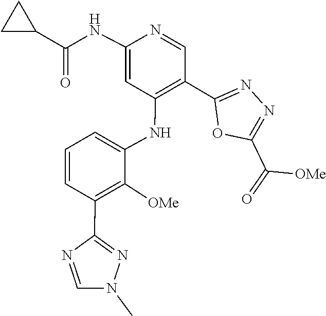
CN1C=NC(C2=C([OMe])C(NC3=C(C4=NN=C(C(=O)[OMe])O4)C=NC(NC(C4CC4)=O)=C3)=CC=C2)=N1
